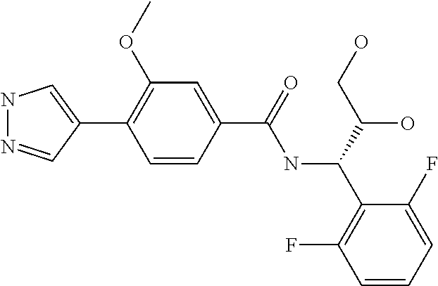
C1(C2=CNN=C2)=C(OC)C=C(C(NC(C2=C(F)C=CC=C2F)C(O)CO)=O)C=C1
